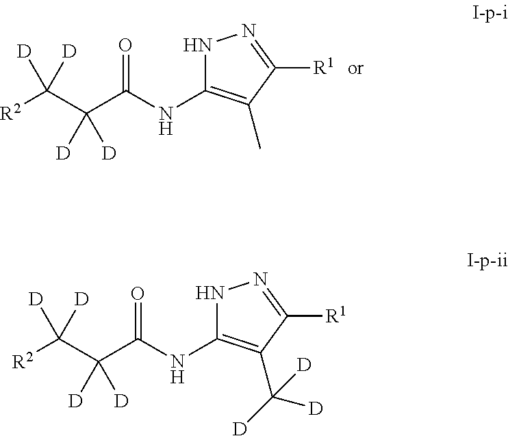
N1C(NC(C(C([R2])([D])[D])([D])[D])=O)=C(C)C([R1])=N1.N1C(NC(C(C([R2])([D])[D])([D])[D])=O)=C(C([D])([D])[D])C([R1])=N1
